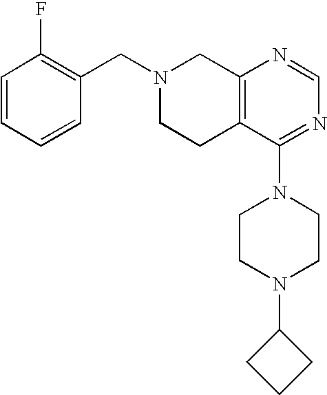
C1(CN2CCC3=C(C2)N=CN=C3N2CCN(C3CCC3)CC2)=C(F)C=CC=C1
